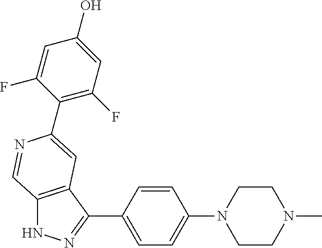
C12=C(C(C3=CC=C(N4CCN(C)CC4)C=C3)=NN1)C=C(C1=C(F)C=C(O)C=C1F)N=C2
